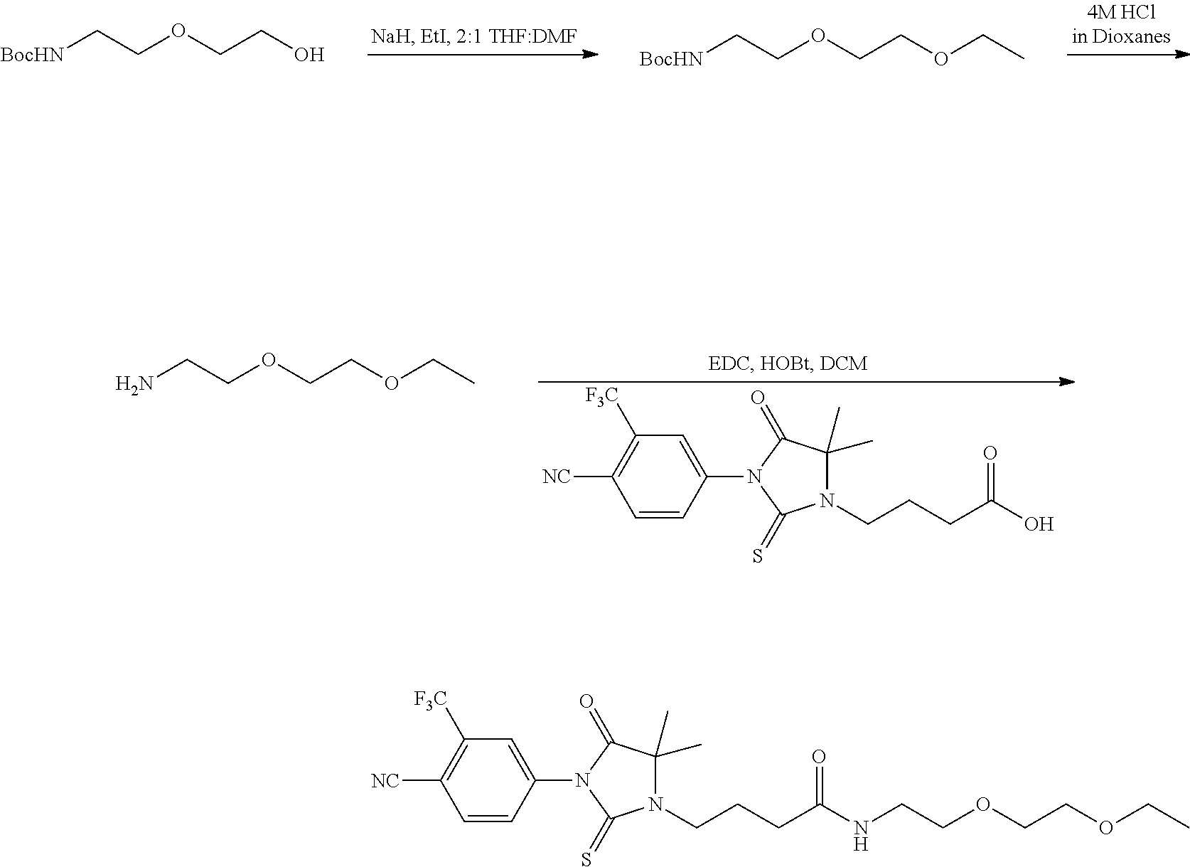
[BocHN]CCOCCO.[BocHN]CCOCCOCC.C1=CC(N2C(=O)C(C)(C)N(CCCC(O)=O)C2=S)=CC([F3C])=C1[NC].NCCOCCOCC.C1=CC(N2C(=O)C(C)(C)N(CCCC(=O)NCCOCCOCC)C2=S)=CC([F3C])=C1[NC]
